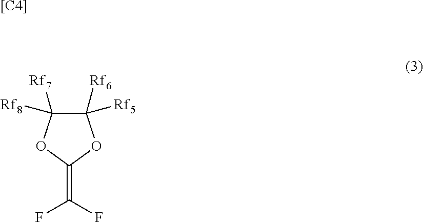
C1([Rf6])([Rf5])C([Rf7])([Rf8])OC(=C(F)F)O1.[[C4]]
